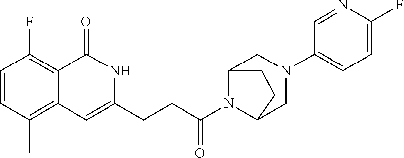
C1=CC(C)=C2C(=C1F)C(=O)NC(CCC(N1C3CN(C4=CC=C(F)N=C4)CC1CC3)=O)=C2
